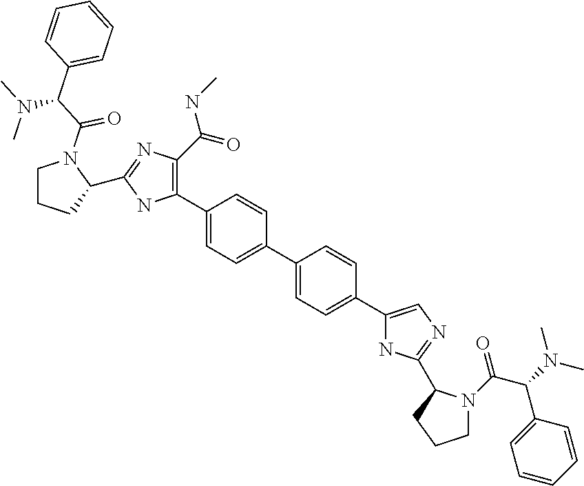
C1(C2=C(C(=O)NC)N=C(C3CCCN3C(C(C3=CC=CC=C3)N(C)C)=O)N2)=CC=C(C2=CC=C(C3=CN=C(C4N(C(C(N(C)C)C5=CC=CC=C5)=O)CCC4)N3)C=C2)C=C1
